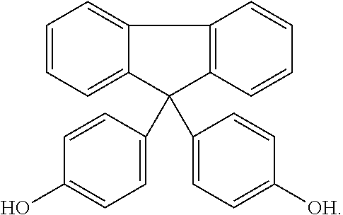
C1=CC=C2C(=C1)C1=C(C2(C2=CC=C(O)C=C2)C2=CC=C([OH])C=C2)C=CC=C1
